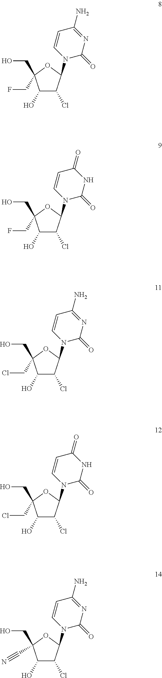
OCC1(CF)C(O)C(Cl)C(N2C=CC(N)=NC2=O)O1.OCC1(CF)C(O)C(Cl)C(N2C=CC(=O)NC2=O)O1.OCC1(CCl)C(O)C(Cl)C(N2C=CC(N)=NC2=O)O1.OCC1(CCl)C(O)C(Cl)C(N2C=CC(=O)NC2=O)O1.OCC1(C#N)C(O)C(Cl)C(N2C=CC(N)=NC2=O)O1
